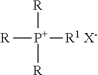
[R][P+]([R1 X-])([R])[R]
